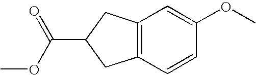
C12=C(C=CC(OC)=C1)CC(C(=O)OC)C2
